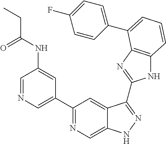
C1=NC=C(C2=NC=C3C(=C2)C(C2=NC4=C(N2)C=CC=C4C2=CC=C(F)C=C2)=NN3)C=C1NC(CC)=O
